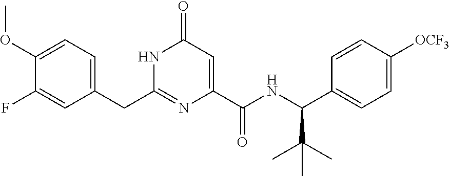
C(C1=CC=C(OC)C(F)=C1)C1=NC(C(NC(C2=CC=C([OCF3])C=C2)C(C)(C)C)=O)=CC(=O)N1
